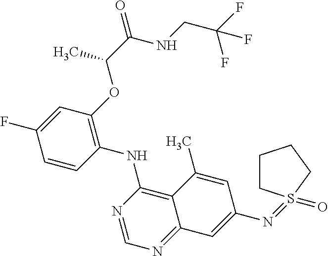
C1=CC(NC2=C3C(=NC=N2)C=C(N=S2(=O)CCCC2)C=C3C)=C(OC(C(NCC(F)(F)F)=O)C)C=C1F
